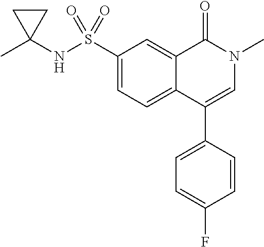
C1(S(NC2(C)CC2)(=O)=O)=CC=C2C(=C1)C(=O)N(C)C=C2C1=CC=C(F)C=C1
